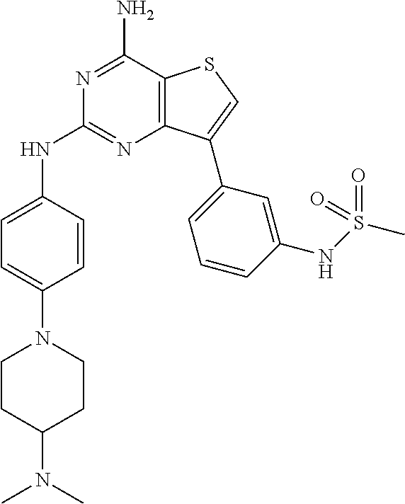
C1(N2CCC(N(C)C)CC2)=CC=C(NC2=NC3=C(C(N)=N2)SC=C3C2=CC=CC(NS(C)(=O)=O)=C2)C=C1
